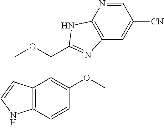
C12=C(C(C)=CC(OC)=C1C(OC)(C)C1=NC3=C(N=CC([CN])=C3)N1)NC=C2
